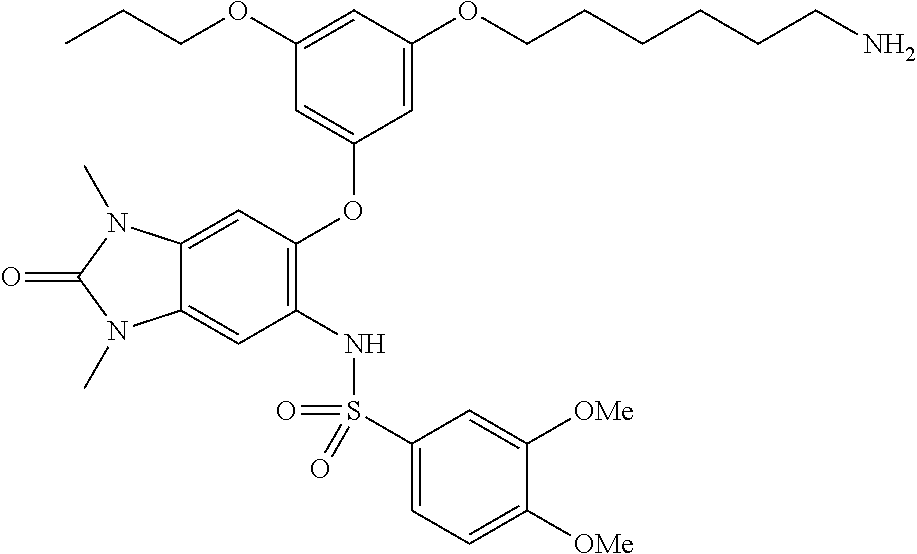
C12=CC(OC3=CC(OCCC)=CC(OCCCCCCN)=C3)=C(NS(C3=CC=C([OMe])C([OMe])=C3)(=O)=O)C=C1N(C)C(=O)N2C
